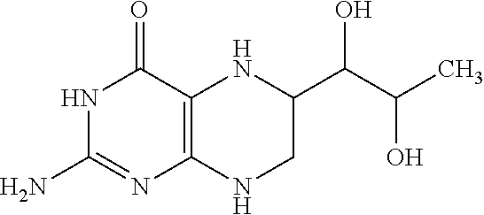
C12=C(C(=O)NC(N)=N1)NC(C(C(C)O)O)CN2
